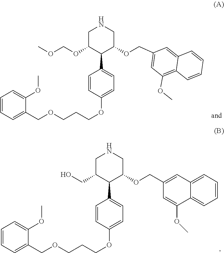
COCOC1C(C2=CC=C(OCCCOCC3=CC=CC=C3OC)C=C2)C(OCC2=CC(OC)=C3C(=C2)C=CC=C3)CNC1.OCC1C(C2=CC=C(OCCCOCC3=CC=CC=C3OC)C=C2)C(OCC2=CC3=CC=CC=C3C(OC)=C2)CNC1
